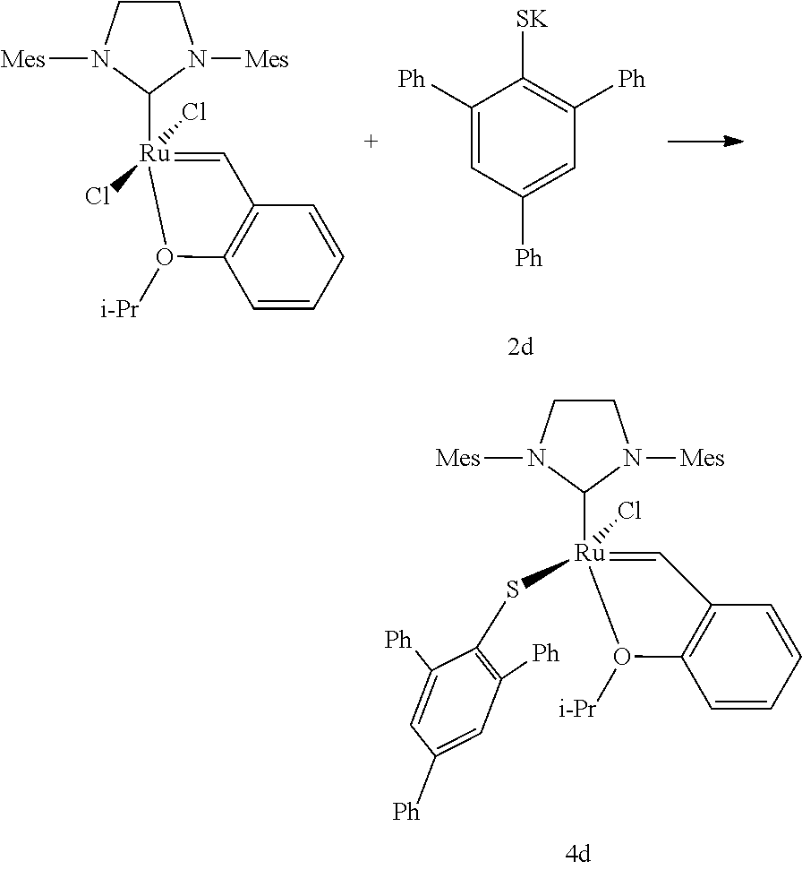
C1CN([Mes])C([Ru]2(Cl)(Cl)=CC3=C(C=CC=C3)O2[i-Pr])N1[Mes].C1([Ph])=CC([Ph])=CC([Ph])=C1[SK].C1CN([Mes])C([Ru]2(Cl)(SC3=C([Ph])C=C([Ph])C=C3[Ph])=CC3=C(C=CC=C3)O2[i-Pr])N1[Mes]
